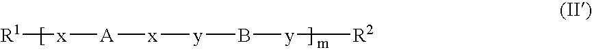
[A]([x][y]B[y][R2])[x][R1]
